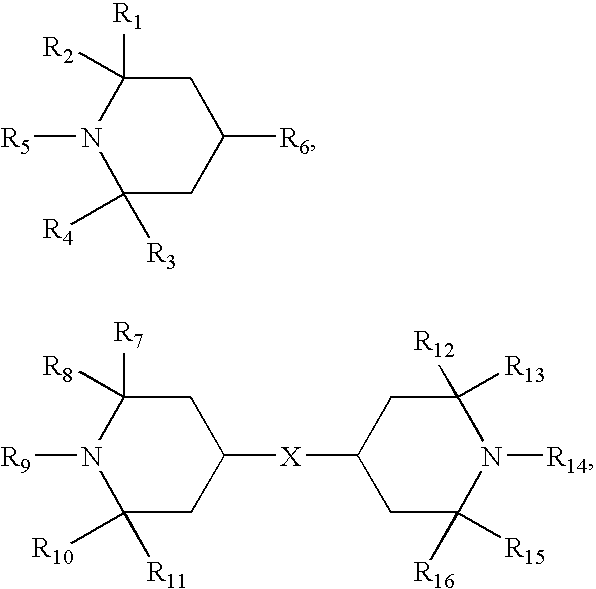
C1([R3])([R4])CC([R6])CC([R1])([R2])N1[R5].C1([R11])([R10])CC([X]C2CC([R15])([R16])N([R14])C([R12])([R13])C2)CC([R7])([R8])N1[R9]
